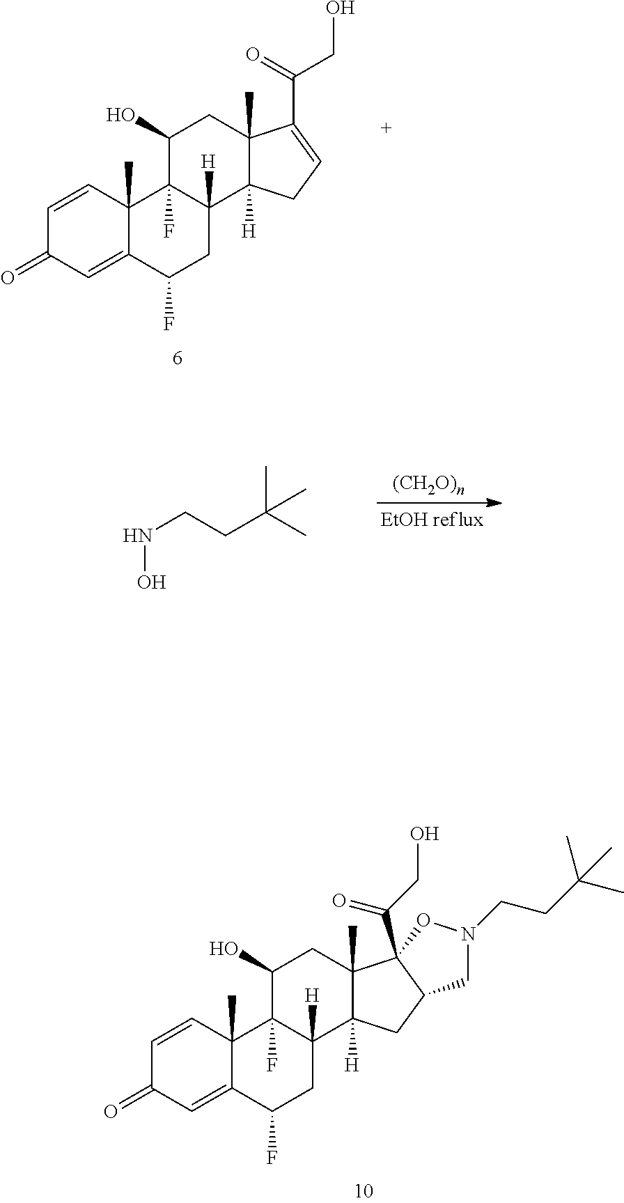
C1=CC2(C)C(=CC1=O)C(F)CC1([H])C2(F)C(O)CC2(C)C1([H])CC=C2C(=O)CO.[EtOH reflux].N(CCC(C)(C)C)O.[(CH2O)n].C1=CC2(C)C(=CC1=O)C(F)CC1([H])C2(F)C(O)CC2(C)C1([H])CC1C2(C(CO)=O)ON(CCC(C)(C)C)C1
